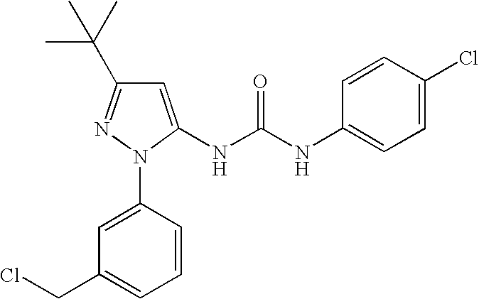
C1=C(N2C(NC(NC3=CC=C(Cl)C=C3)=O)=CC(C(C)(C)C)=N2)C=CC=C1CCl
